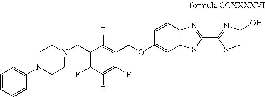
O(C1=CC2=C(C=C1)N=C(C1=NC(O)CS1)S2)CC1=C(F)C(CN2CCN(C3=CC=CC=C3)CC2)=C(F)C(F)=C1F
